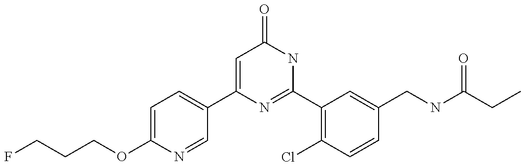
C1(C2=CC=C(OCCCF)N=C2)=CC(=O)NC(C2=C(Cl)C=CC(CNC(CC)=O)=C2)=N1
